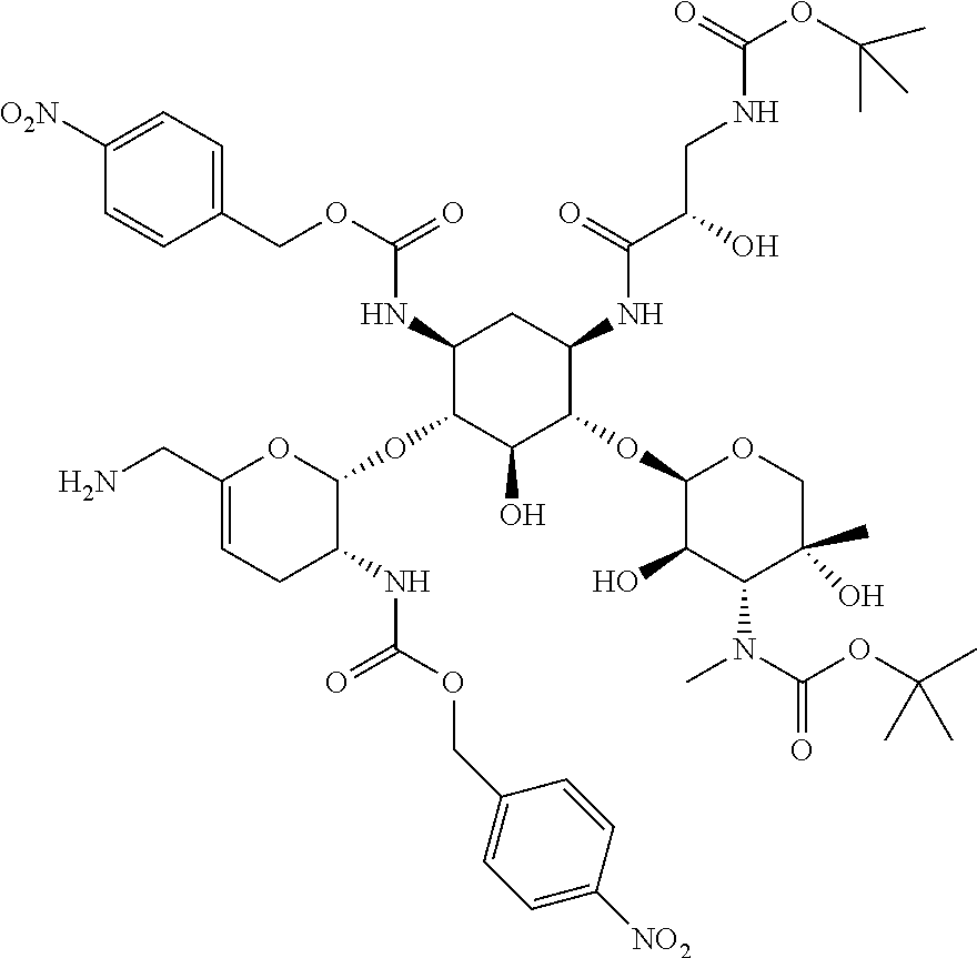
C1(NC(OCC2=CC=C([O2N])C=C2)=O)C(OC2OC(CN)=CCC2NC(=O)OCC2=CC=C([NO2])C=C2)C(O)C(OC2C(O)C(N(C)C(=O)OC(C)(C)C)C(C)(O)CO2)C(NC(C(CNC(OC(C)(C)C)=O)O)=O)C1
